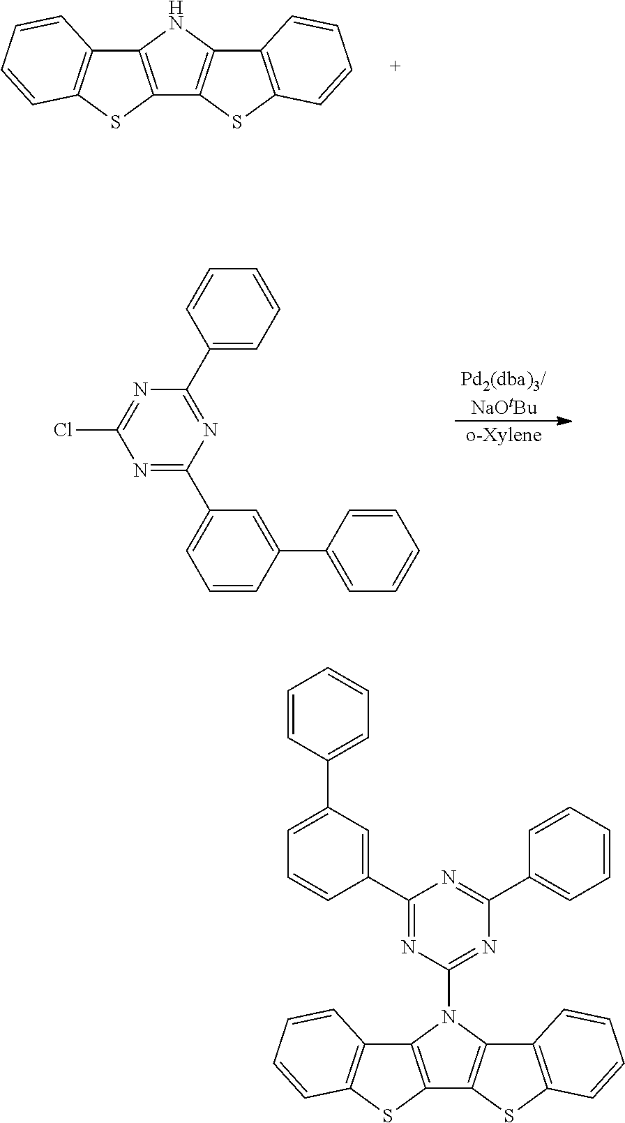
C12=C(N(C3=NC(C4=CC=CC=C4)=NC(C4=CC(C5=CC=CC=C5)=CC=C4)=N3)C3=C1SC1=C3C=CC=C1)C1=C(S2)C=CC=C1.C12=C(NC3=C1SC1=C3C=CC=C1)C1=C(S2)C=CC=C1.[Pd2(dba)3/NaOtBu].N1=C(C2=CC=CC(C3=CC=CC=C3)=C2)N=C(C2=CC=CC=C2)N=C1Cl.[o-Xylene]
